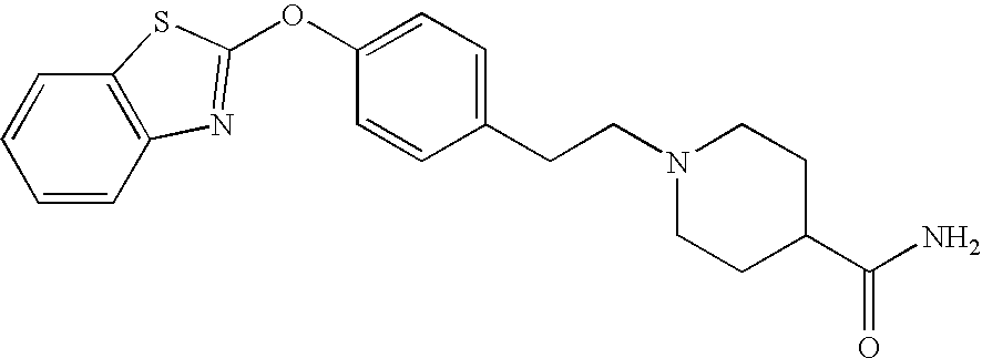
C1=CC2=C(C=C1)SC(OC1=CC=C(CCN3CCC(C(N)=O)CC3)C=C1)=N2
